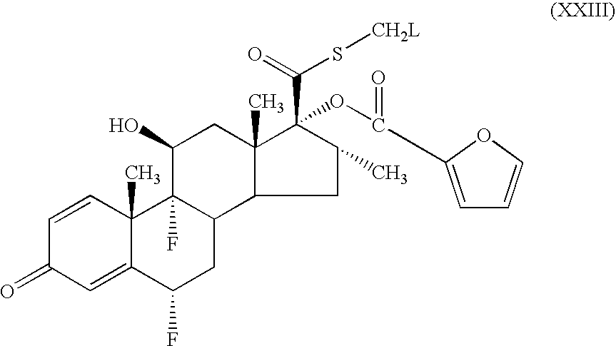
C1=CC2(C)C(=CC1=O)C(F)CC1C2(F)C(O)CC2(C)C(OC(C3=CC=CO3)=O)(C(=O)S[CH2L])C(C)CC12
